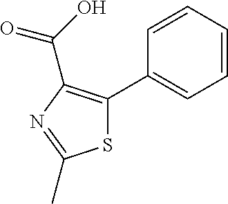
C1=CC=CC(C2=C(C(O)=O)N=C(C)S2)=C1
